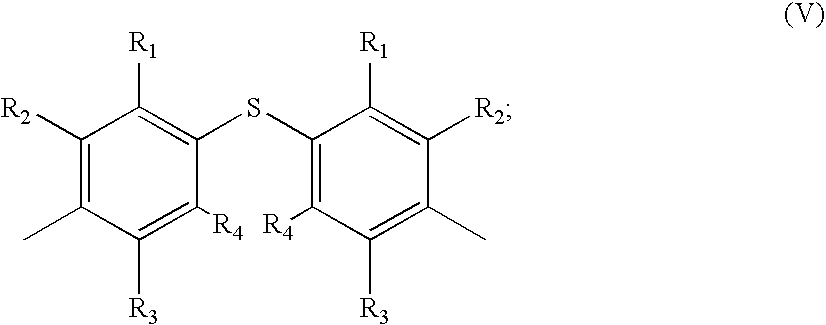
C1([R2])=C(C)C([R3])=C([R4])C(SC2=C([R4])C([R3])=C(C)C([R2])=C2[R1])=C1[R1]
